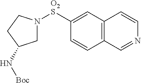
C12=C(C=C([O2S]N3CC(N[Boc])CC3)C=C1)C=CN=C2
